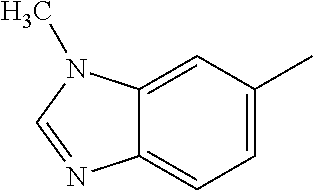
C1=C(C)C=C2C(=C1)N=CN2C
